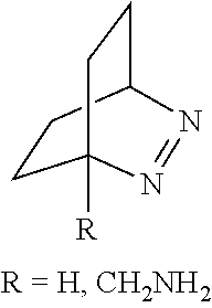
C1CC2CCC1([R])N=N2
